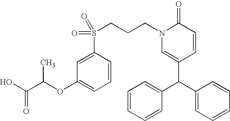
C1(C(C2=CC=CC=C2)C2=CC=CC=C2)=CN(CCCS(C2=CC(OC(C(O)=O)C)=CC=C2)(=O)=O)C(=O)C=C1
